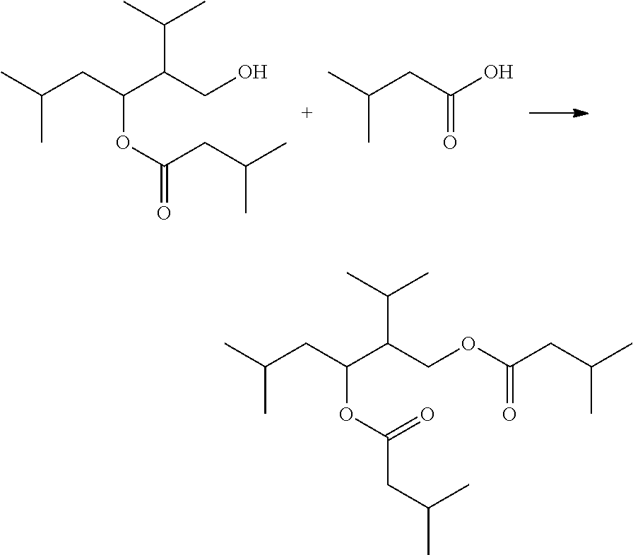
C(C)(C)CC(OC(CC(C)C)=O)C(C(C)C)COC(=O)CC(C)C.C(C)(C)CC(OC(CC(C)C)=O)C(C(C)C)CO.C(C)(C)CC(=O)O
